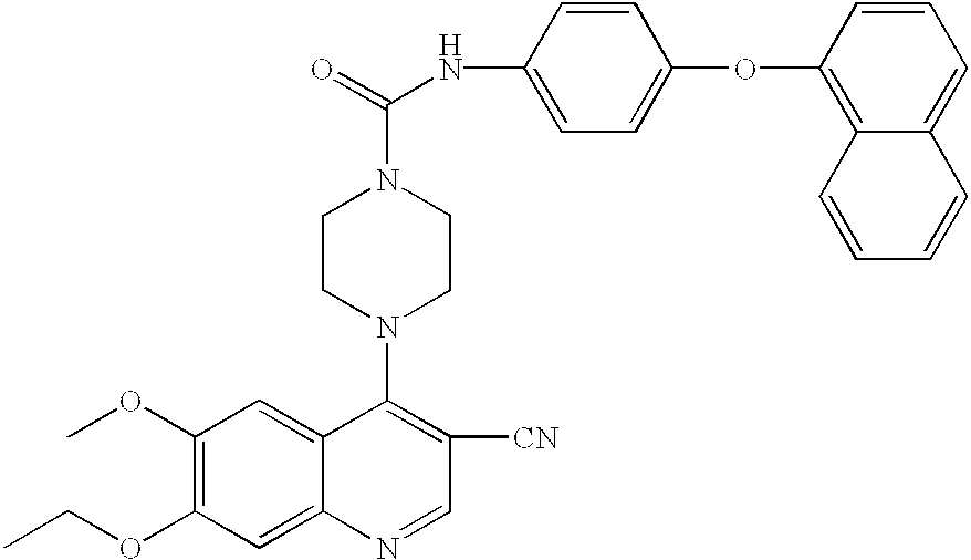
C1(NC(=O)N2CCN(C3=C([CN])C=NC4=CC(OCC)=C(OC)C=C34)CC2)=CC=C(OC2=C3C(=CC=C2)C=CC=C3)C=C1
